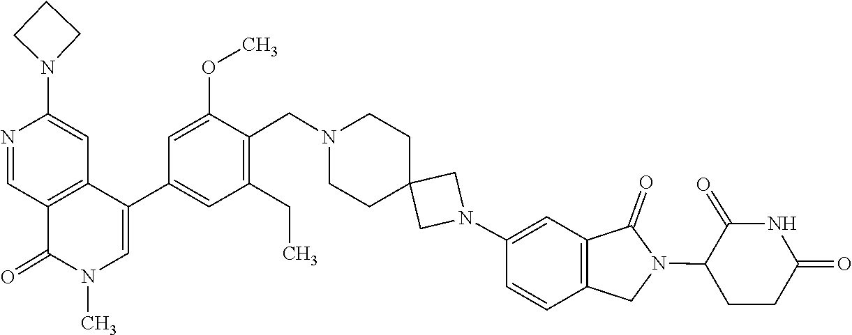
CN1C=C(C2=CC(CC)=C(CN3CCC4(CN(C5=CC6=C(C=C5)CN(C5CCC(=O)NC5=O)C6=O)C4)CC3)C(OC)=C2)C2=C(C=NC(N3CCC3)=C2)C1=O
